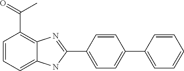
C1=CC=C2C(=C1C(=O)C)N=C(C1=CC=C(C3=CC=CC=C3)C=C1)N2
